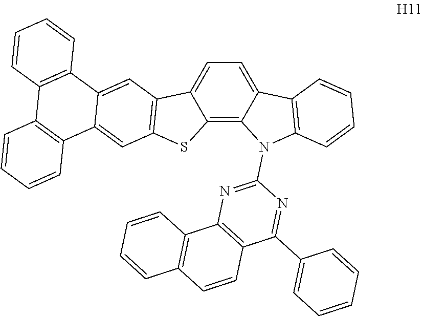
C12=C3C(=CC=C1C1=C(S2)C=C2C(=C1)C1=C(C4=C2C=CC=C4)C=CC=C1)C1=C(N3C2=NC3=C(C(C4=CC=CC=C4)=N2)C=CC2=C3C=CC=C2)C=CC=C1
